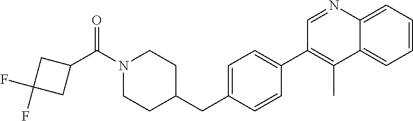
C1=C(CC2CCN(C(C3CC(F)(F)C3)=O)CC2)C=CC(C2=C(C)C3=CC=CC=C3N=C2)=C1
